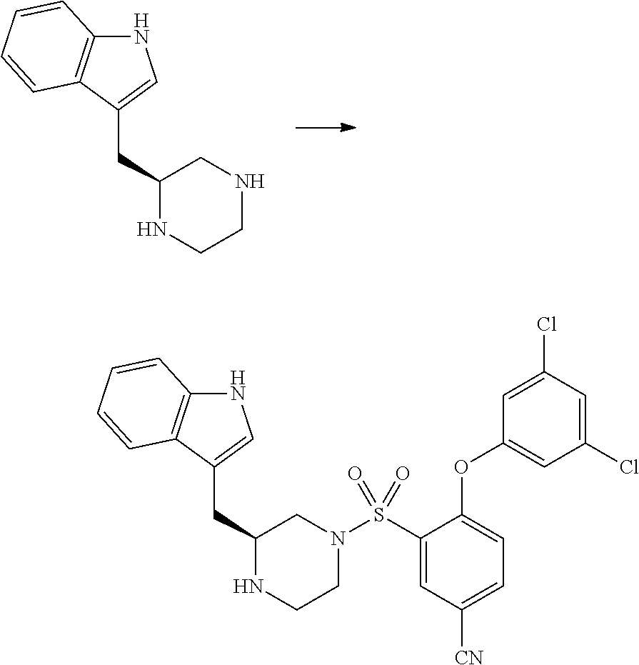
N1C2=C(C(CC3CNCCN3)=C1)C=CC=C2.N1C2=C(C(CC3CN(S(C4=CC([CN])=CC=C4OC4=CC(Cl)=CC(Cl)=C4)(=O)=O)CCN3)=C1)C=CC=C2
